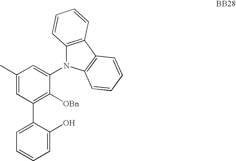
C1(C)=CC(C2=CC=CC=C2O)=C([OBn])C(N2C3=C(C4=C2C=CC=C4)C=CC=C3)=C1
